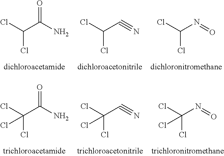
ClC(C(N)=O)Cl.ClC(C#N)Cl.ClC(N=O)Cl.ClC(C(N)=O)(Cl)Cl.ClC(C#N)(Cl)Cl.ClC(N=O)(Cl)Cl
